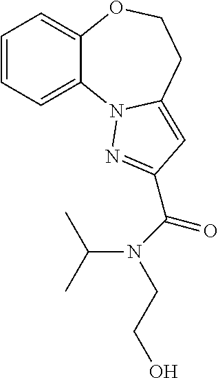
C1=CC=C2C(=C1)OCCC1=CC(C(N(C(C)C)CCO)=O)=NN21
